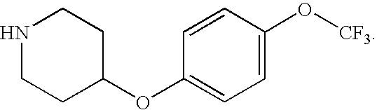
C1CC(OC2=CC=C(O[CF3])C=C2)CCN1
